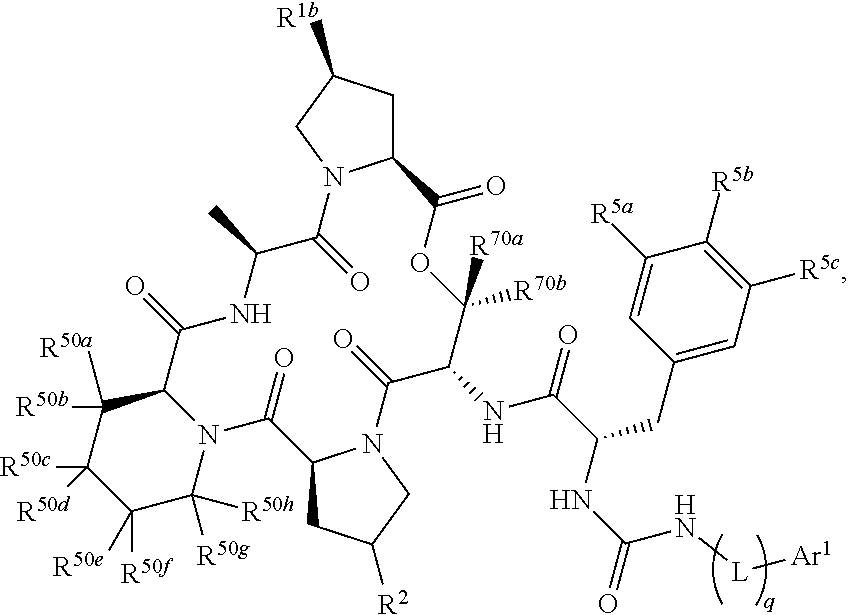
C1C([R1b])CN2C1C(=O)OC([R70a])([R70b])C(NC(=O)C(NC(=O)N[L][Ar1])CC1=CC([R5c])=C([R5b])C([R5a])=C1)C(=O)N1C(CC([R2])C1)C(=O)N1C(C(=O)NC(C)C2=O)C([R50b])([R50a])C([R50c])([R50d])C([R50f])([R50e])C1([R50g])[R50h]
